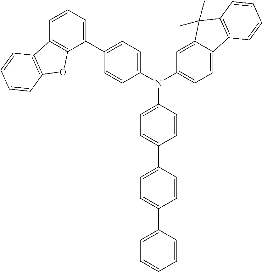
C1=CC(C2=CC=C(C3=CC=C(N(C4=CC=C(C5=CC=CC6=C5OC5=C6C=CC=C5)C=C4)C4=CC=C5C(=C4)C(C)(C)C4=C5C=CC=C4)C=C3)C=C2)=CC=C1
